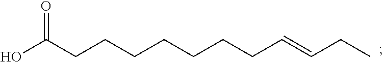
C(C=CCCCCCCCC(O)=O)C
